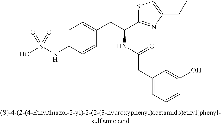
OS(NC1=CC=C(CC(C2=NC(CC)=CS2)NC(CC2=CC=CC(O)=C2)=O)C=C1)(=O)=O
